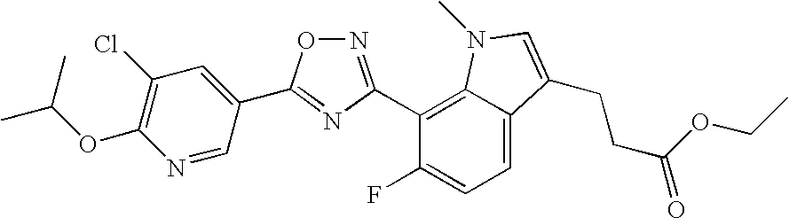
N1=C(C2=C3C(=CC=C2F)C(CCC(OCC)=O)=CN3C)N=C(C2=CC(Cl)=C(OC(C)C)N=C2)O1
